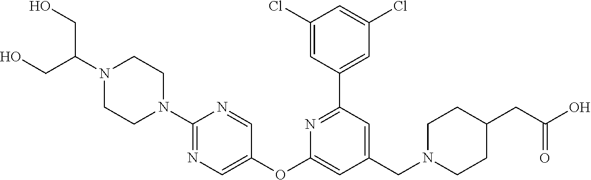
N1(C(CO)CO)CCN(C2=NC=C(OC3=CC(CN4CCC(CC(O)=O)CC4)=CC(C4=CC(Cl)=CC(Cl)=C4)=N3)C=N2)CC1
